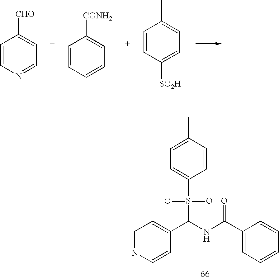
C1=CN=CC=C1[CHO].C1=CC=CC=C1[CONH2].C1=CC([SO2H])=CC=C1C.C1=NC=CC(C(NC(C2=CC=CC=C2)=O)S(C2=CC=C(C)C=C2)(=O)=O)=C1
